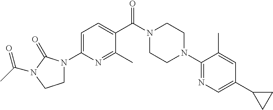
C1(C(N2CCN(C3=NC=C(C4CC4)C=C3C)CC2)=O)=CC=C(N2CCN(C(C)=O)C2=O)N=C1C
